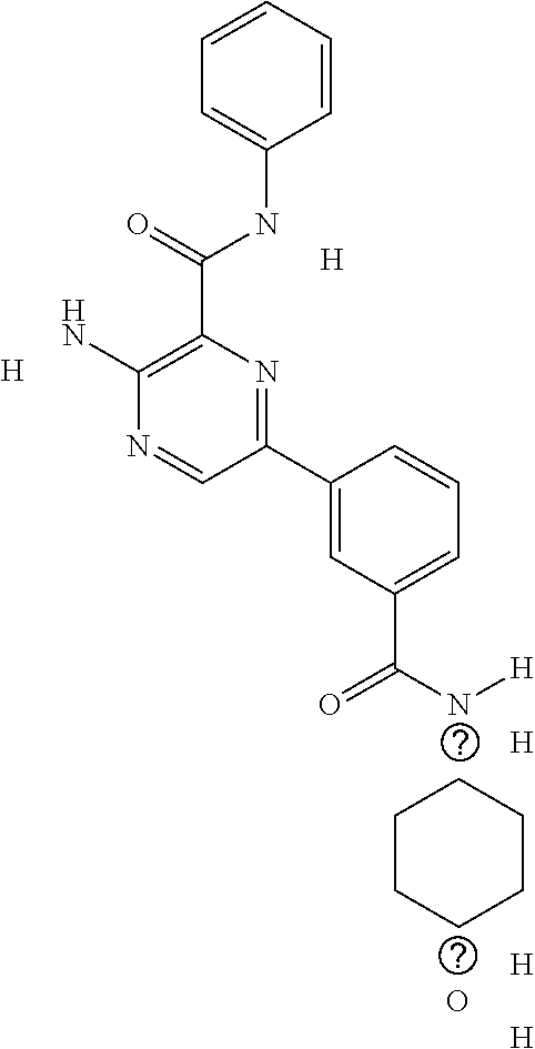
[H].[H].C1(C(NC2=CC=CC=C2)=O)=C(N)N=CC(C2=CC(C(N[H])=O)=CC=C2)=N1.[H].[H].C1CCCCC1.O.[H]
